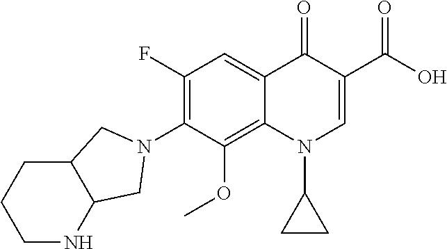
C1CCNC2C1CN(C1=C(F)C=C3C(=C1OC)N(C1CC1)C=C(C(O)=O)C3=O)C2
